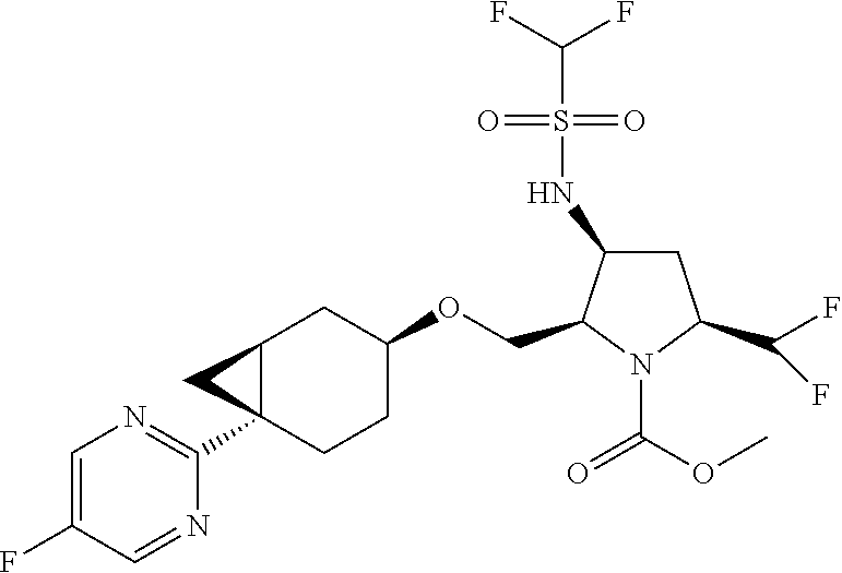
C12C(C3=NC=C(F)C=N3)(CCC(OCC3N(C(OC)=O)C(C(F)F)CC3NS(C(F)F)(=O)=O)C1)C2
